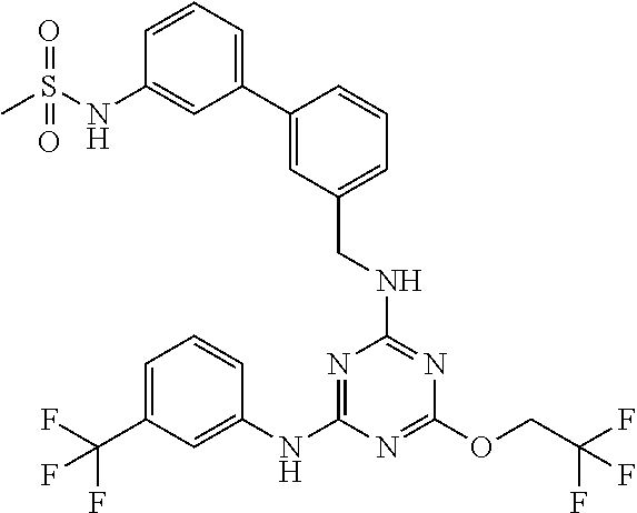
N1=C(NC2=CC(C(F)(F)F)=CC=C2)N=C(OCC(F)(F)F)N=C1NCC1=CC=CC(C2=CC=CC(NS(C)(=O)=O)=C2)=C1
